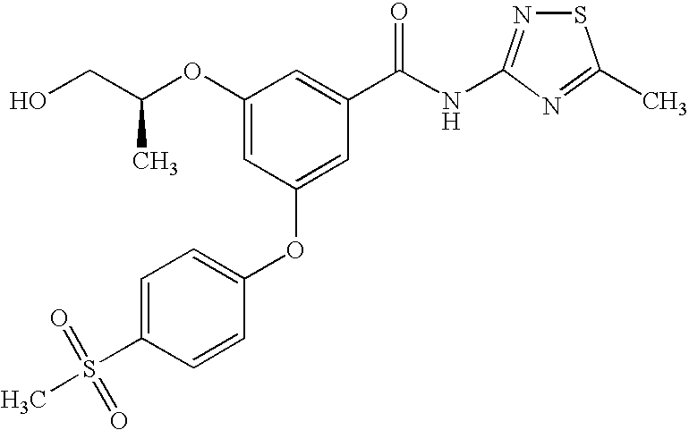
C1(OC(CO)C)=CC(OC2=CC=C(S(C)(=O)=O)C=C2)=CC(C(NC2=NSC(C)=N2)=O)=C1
